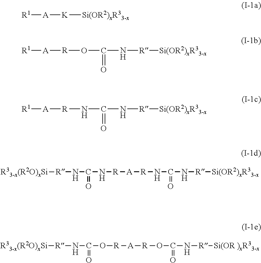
[R1][A][K][Si(OR2)xR33-x].[R1][A][R]OC(N[R][Si(OR2)xR33-x])=O.[R1][A][R]NC(=O)N[R][Si(OR2)xR33-x].[R]([A][R]NC(=O)N[R][Si(OR2)xR33-x])NC(N[R][R33-x(R2O)xSi])=O.[R]([A][R]OC(=O)N[R][Si(OR )xR33-x])OC(N[R][R33-x(R2O)xSi])=O
